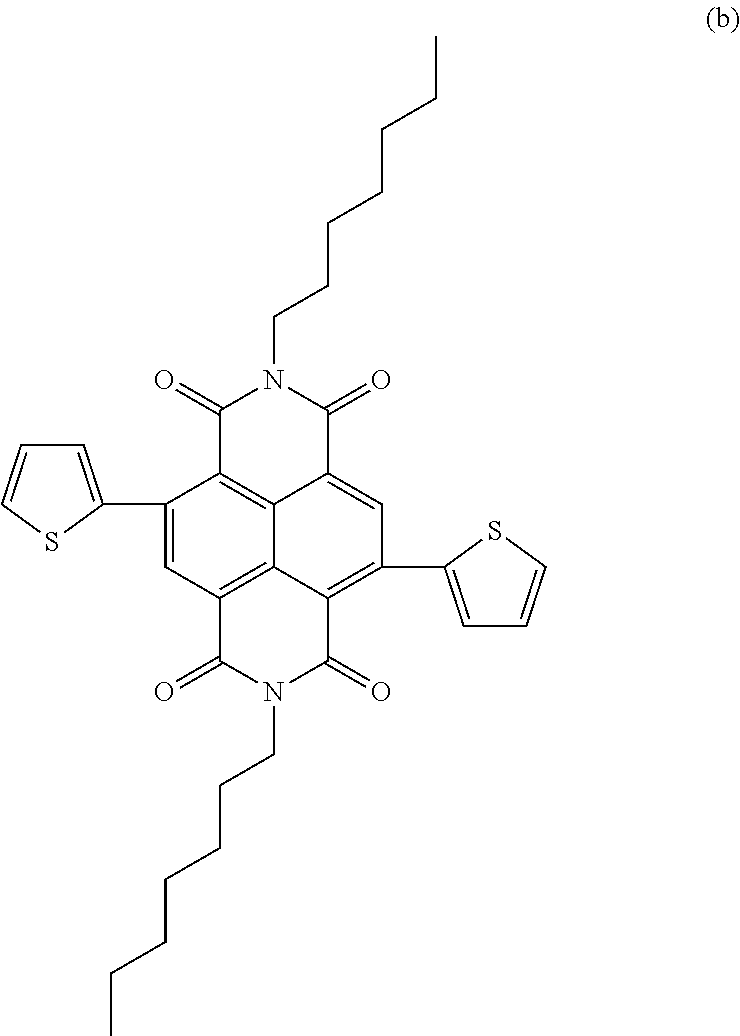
C1=C(C2=CC3=C4C5=C2C(=O)N(CCCCCCC)C(=O)C5=CC(C2=CC=CS2)=C4C(=O)N(CCCCCCC)C3=O)SC=C1
